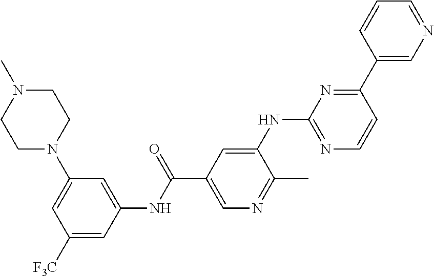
C1=C(N2CCN(C)CC2)C=C(NC(C2=CN=C(C)C(NC3=NC=CC(C4=CN=CC=C4)=N3)=C2)=O)C=C1[F3C]
